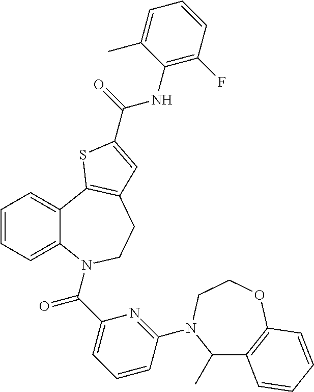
C1=CC=C2C(=C1)C1=C(CCN2C(C2=CC=CC(N3C(C)C4=C(OCC3)C=CC=C4)=N2)=O)C=C(C(NC2=C(F)C=CC=C2C)=O)S1
